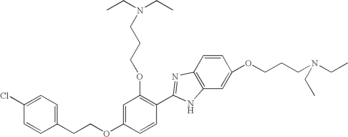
C1=C(Cl)C=CC(CCOC2=CC(OCCCN(CC)CC)=C(C3=NC4=C(C=C(OCCCN(CC)CC)C=C4)N3)C=C2)=C1
